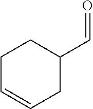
C1C=CCC(C=O)C1
